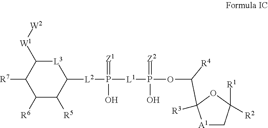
C1([W1][W2])C([R7])C([R6])C([R5])C([L2]P([L1]P(O)(=[Z2])OC(C2([R3])[A1]CC([R1])([R2])O2)[R4])(O)=[Z1])[L3]1
